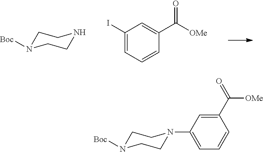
C1N([Boc])CCNC1.C1(I)=CC=CC(C(=O)[OMe])=C1.C1N([Boc])CCN(C2=CC=CC(C([OMe])=O)=C2)C1
